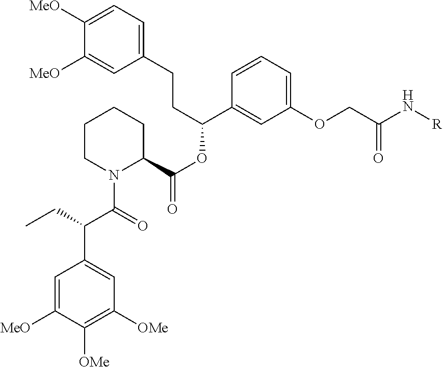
C1CN(C(=O)C(C2=CC([OMe])=C([OMe])C([MeO])=C2)CC)C(C(=O)OC(C2=CC(OCC(=O)N[R])=CC=C2)CCC2=CC=C([MeO])C([MeO])=C2)CC1
